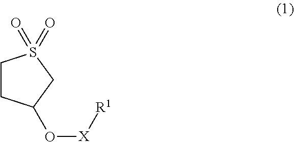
C1CC(O[X][R1])CS1(=O)=O
